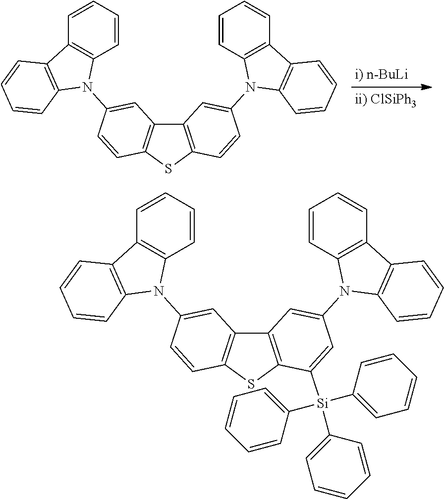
C12=C(SC3=C1C=C(N1C4=C(C=CC=C4)C4=C1C=CC=C4)C=C3)C=CC(N1C3=C(C=CC=C3)C3=C1C=CC=C3)=C2.C12=C(SC3=C1C=C(N1C4=C(C=CC=C4)C4=C1C=CC=C4)C=C3)C([Si](C1=CC=CC=C1)(C1=CC=CC=C1)C1=CC=CC=C1)=CC(N1C3=C(C=CC=C3)C3=C1C=CC=C3)=C2
